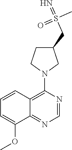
C12=C(N3CC(CS(=N)(C)=O)CC3)N=CN=C1C(OC)=CC=C2
